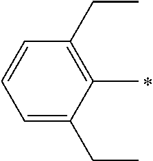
C1=C(CC)C(C)=C(CC)C=C1
